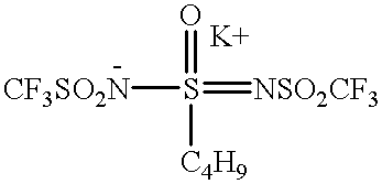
[CF3SO2N]S(=O)([C4H9])=[NSO2CF3]
